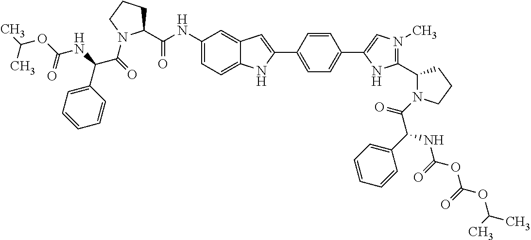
C1(NC(C2CCCN2C(=O)C(NC(=O)OC(C)C)C2=CC=CC=C2)=O)=CC=C2C(=C1)C=C(C1=CC=C(C3=CN(C)=C(C4N(C(C(C5=CC=CC=C5)NC(=O)OC(=O)OC(C)C)=O)CCC4)N3)C=C1)N2
